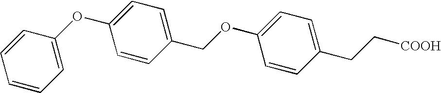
C1(CC[COOH])=CC=C(OCC2=CC=C(OC3=CC=CC=C3)C=C2)C=C1
